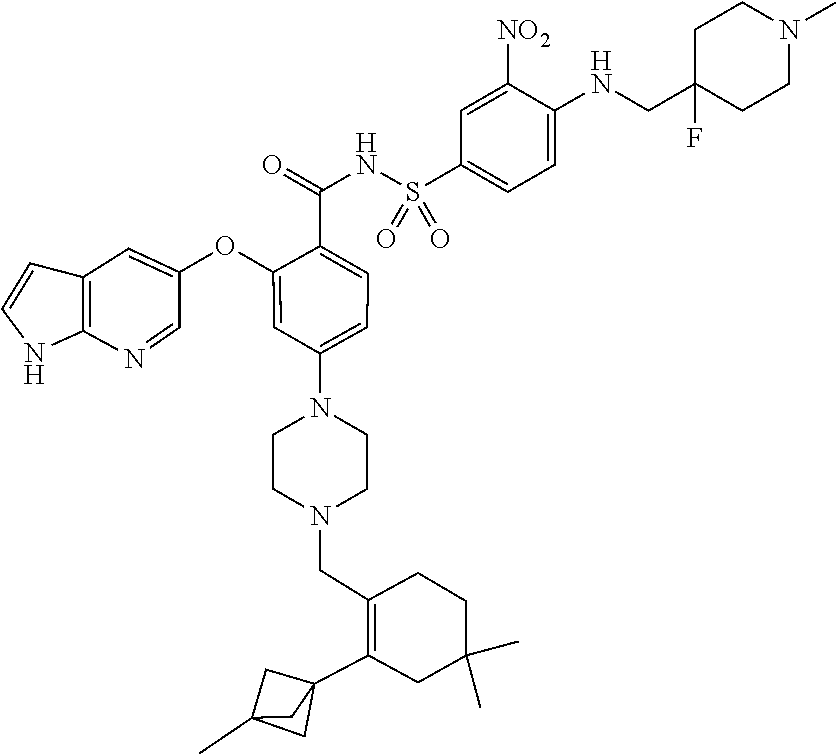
C12=C(N=CC(OC3=CC(N4CCN(CC5=C(C67CC(C)(C6)C7)CC(C)(C)CC5)CC4)=CC=C3C(=O)NS(C3=CC=C(NCC4(F)CCN(C)CC4)C([NO2])=C3)(=O)=O)=C1)NC=C2
